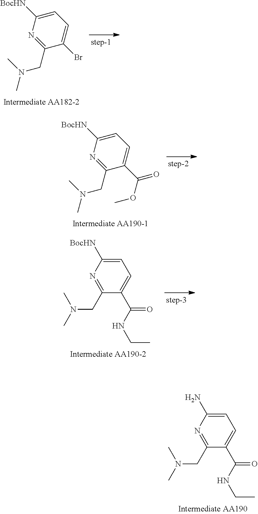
C1=C([BocHN])N=C(CN(C)C)C(Br)=C1.C1=C([BocHN])N=C(CN(C)C)C(C(=O)OC)=C1.C1(CN(C)C)=NC(N)=CC=C1C(NCC)=O.C1(CN(C)C)=NC([BocHN])=CC=C1C(NCC)=O
